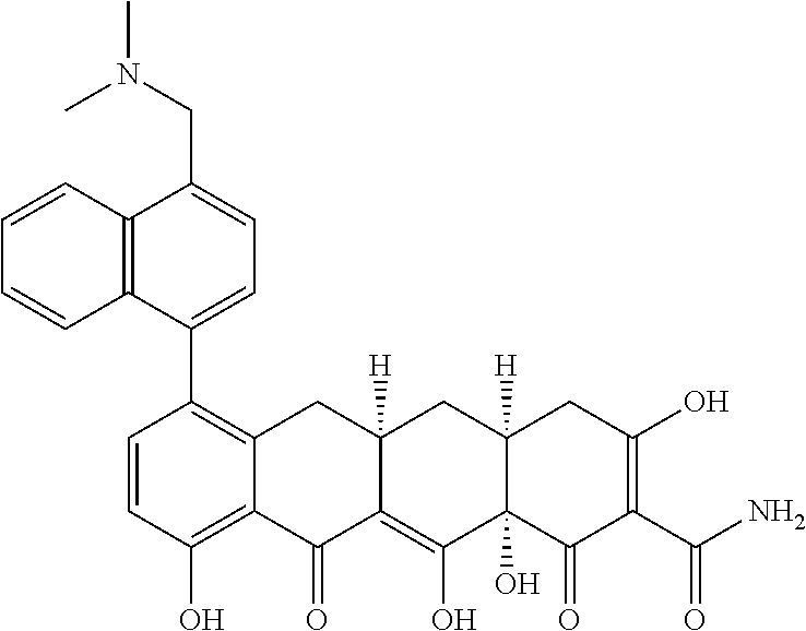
C1=CC(O)=C2C(=C1C1=CC=C(CN(C)C)C3=C1C=CC=C3)CC1([H])C(=C(O)C3(O)C([H])(C1)CC(O)=C(C(N)=O)C3=O)C2=O
